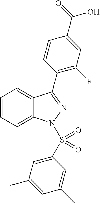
N1(S(C2=CC(C)=CC(C)=C2)(=O)=O)N=C(C2=C(F)C=C(C(=O)O)C=C2)C2=CC=CC=C12
